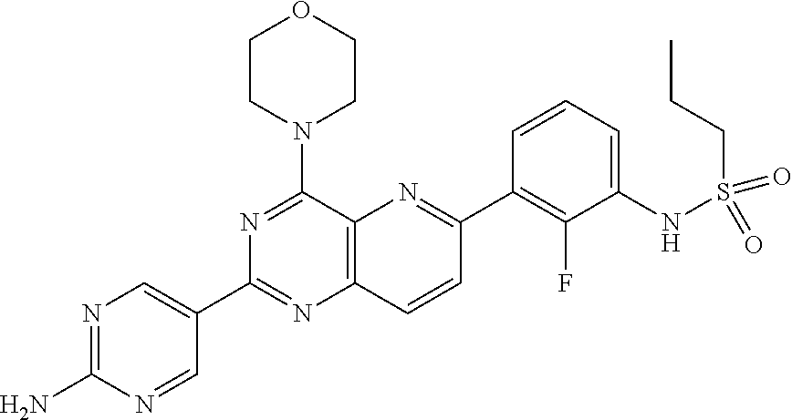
N1=C(N)N=CC(C2=NC3=C(C(N4CCOCC4)=N2)N=C(C2=C(F)C(NS(=O)(=O)CCC)=CC=C2)C=C3)=C1
